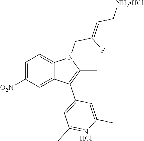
C1=C([O2N])C=C2C(=C1)N(CC(F)=CC[NH2HCl])C(C)=C2C1=CC(C)=NC(C)=C1.Cl
